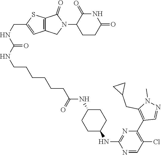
C1CC(=O)NC(=O)C1N1C(=O)C2=C(C1)C=C(CNC(NCCCCCCC(NC1CCC(NC3=NC(C4=C(CC5CC5)N(C)N=C4)=C(Cl)C=N3)CC1)=O)=O)S2
